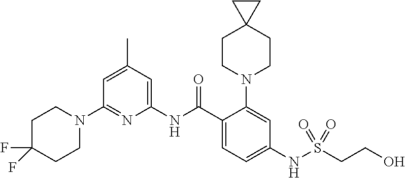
C1(N2CCC(F)(F)CC2)=NC(NC(C2=CC=C(NS(CCO)(=O)=O)C=C2N2CCC3(CC2)CC3)=O)=CC(C)=C1
